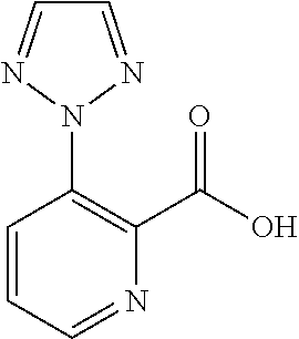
C1=CC=NC(C(O)=O)=C1N1N=CC=N1
